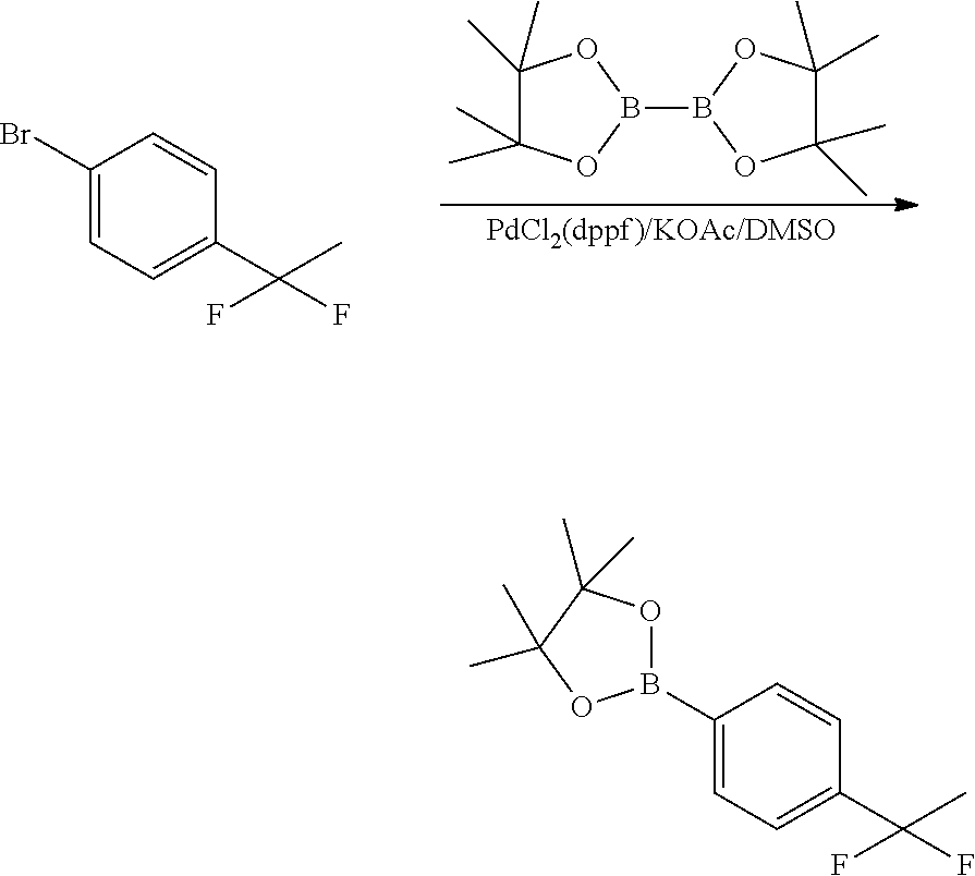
B1(B2OC(C)(C)C(C)(C)O2)OC(C)(C)C(C)(C)O1.C1(Br)=CC=C(C(F)(C)F)C=C1.C1(B2OC(C)(C)C(C)(C)O2)=CC=C(C(F)(C)F)C=C1
